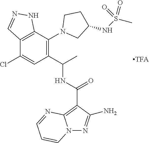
C12=C(C(N3CC(NS(C)(=O)=O)CC3)=C(C(C)NC(=O)C3=C4N(N=C3N)C=CC=N4)C=C1Cl)NN=C2
